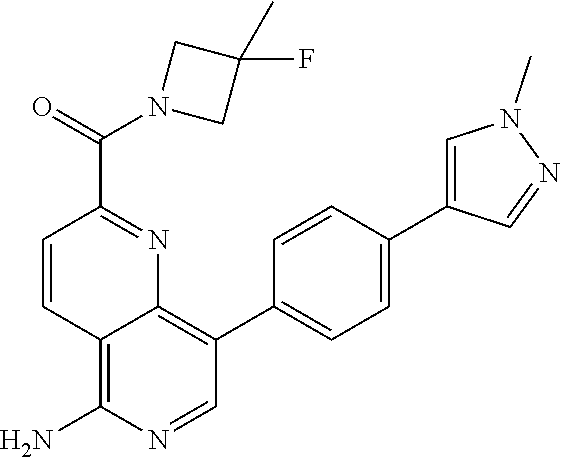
C12=C(N)N=CC(C3=CC=C(C4=CN(C)N=C4)C=C3)=C1N=C(C(=O)N1CC(F)(C)C1)C=C2
